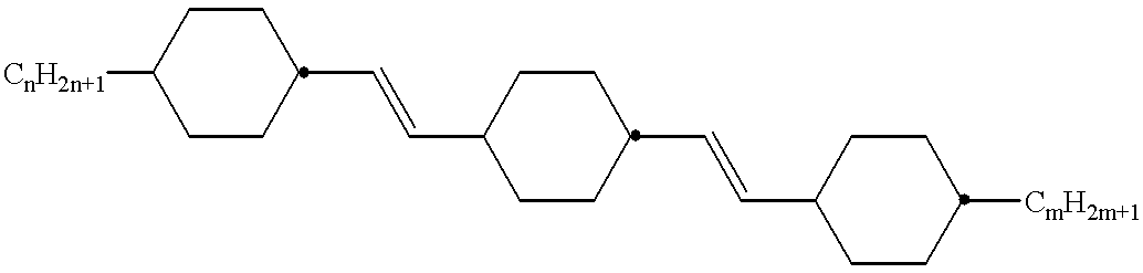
[CnH2n+1]C1CCC(C=CC2CCC(C=CC3CCC([CmH2m+1])CC3)CC2)CC1
